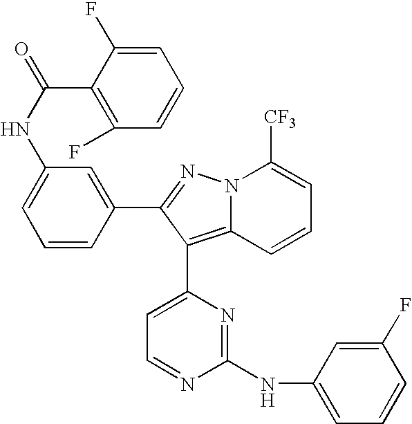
C1=C(F)C(C(NC2=CC=CC(C3=NN4C(=C3C3=CC=NC(NC5=CC=CC(F)=C5)=N3)C=CC=C4[CF3])=C2)=O)=C(F)C=C1
